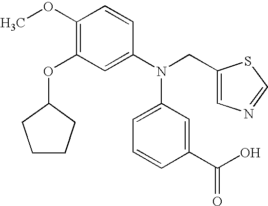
C1(OC)=C(OC2CCCC2)C=C(N(CC2=CN=CS2)C2=CC=CC(C(=O)O)=C2)C=C1
